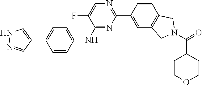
C1=C(C2=NC=C(F)C(NC3=CC=C(C4=CNN=C4)C=C3)=N2)C=CC2=C1CN(C(=O)C1CCOCC1)C2
